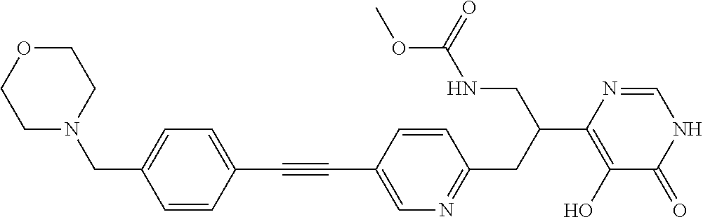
C1(C#CC2=CN=C(CC(CNC(OC)=O)C3=C(O)C(=O)NC=N3)C=C2)=CC=C(CN2CCOCC2)C=C1
